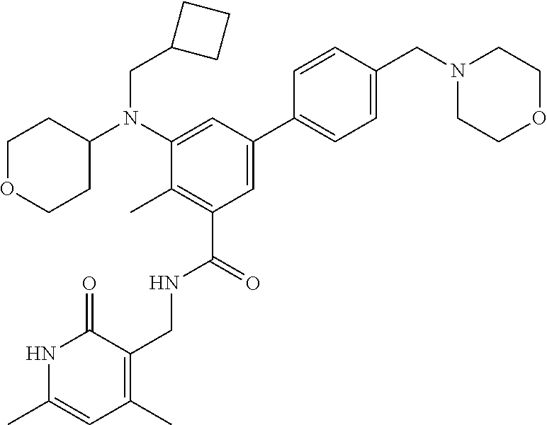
C1(CN(C2=CC(C3=CC=C(CN4CCOCC4)C=C3)=CC(C(NCC3=C(C)C=C(C)NC3=O)=O)=C2C)C2CCOCC2)CCC1
